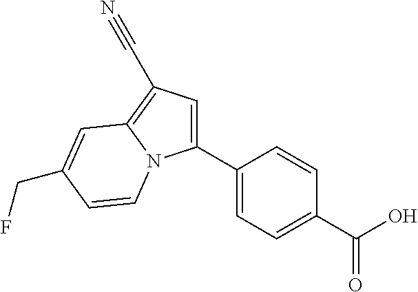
C1(C2=CC=C(C(O)=O)C=C2)=CC(C#N)=C2N1C=CC(CF)=C2
